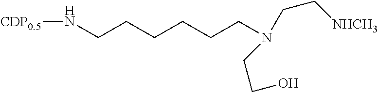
N(CCCCCCN(CCO)CC[NHCH3])[CDP0.5]
